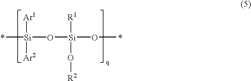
C[Si]([Ar1])([Ar2])O[Si]([R1])(O[R2])OC.*.*
